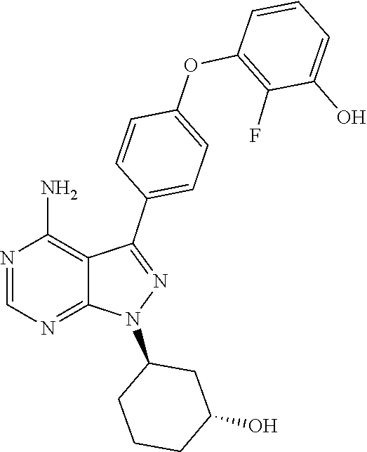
C1=NC(N)=C2C(C3=CC=C(OC4=C(F)C(O)=CC=C4)C=C3)=NN(C3CCCC(O)C3)C2=N1
